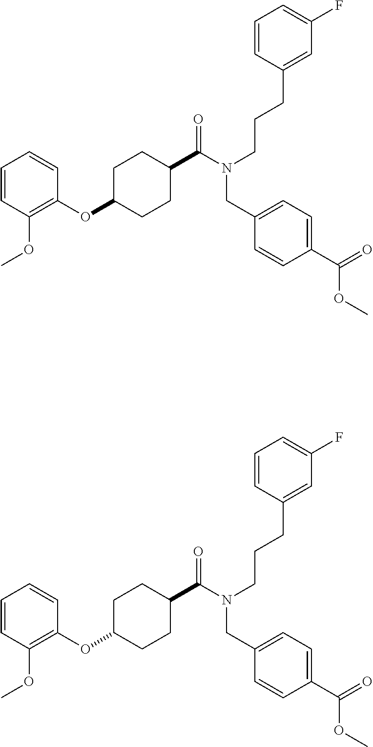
C1=CC(OC)=C(OC2CCC(C(N(CCCC3=CC(F)=CC=C3)CC3=CC=C(C(OC)=O)C=C3)=O)CC2)C=C1.C1=CC(OC)=C(OC2CCC(C(N(CCCC3=CC(F)=CC=C3)CC3=CC=C(C(OC)=O)C=C3)=O)CC2)C=C1
